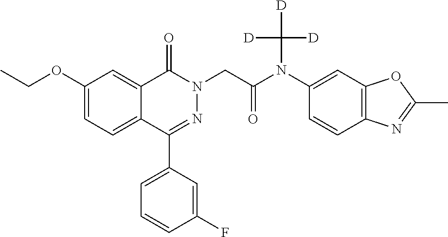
C1(OCC)=CC=C2C(=C1)C(=O)N(CC(=O)N(C1=CC3=C(C=C1)N=C(C)O3)C([D])([D])[D])N=C2C1=CC=CC(F)=C1
